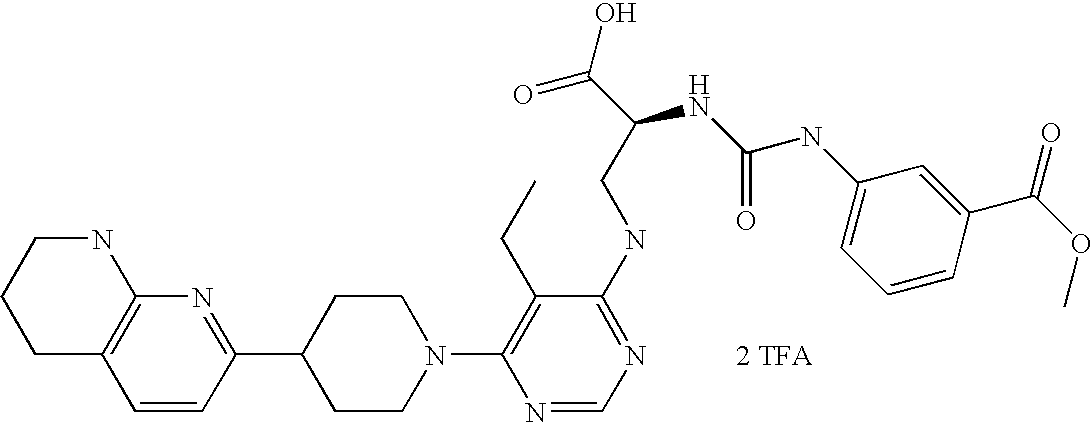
C1=CC(C2CCN(C3=C(CC)C(NCC(NC(NC4=CC=CC(C(OC)=O)=C4)=O)C(=O)O)=NC=N3)CC2)=NC2=C1CCCN2.[2 TFA]
